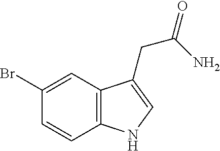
C1=CC2=C(C=C1Br)C(CC(=O)N)=CN2
